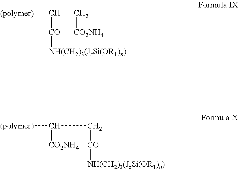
C(C[CO][NH(CH2)3(JzSi(OR1)n)])([CO2NH4])[(polymer)].C(C[CO2NH4])([CO][NH(CH2)3(JzSi(OR1)n)])[(polymer)]
